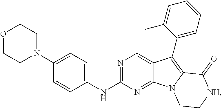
C12=NC(NC3=CC=C(N4CCOCC4)C=C3)=NC=C1C(C1=CC=CC=C1C)=C1N2CC[NH]C1=O
